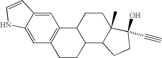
C1=C2C(=CC3=C1C1C(CC3)C3C(C)(CC1)C(O)(C#C)CC3)NC=C2
